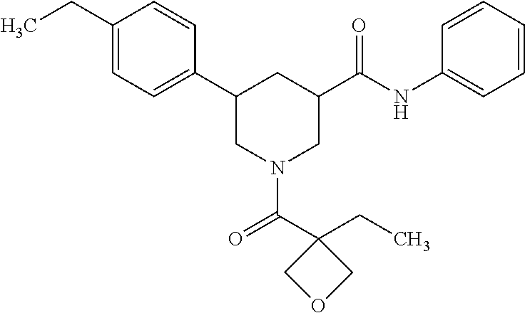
C1(CC)=CC=C(C2CN(C(C3(CC)COC3)=O)CC(C(NC3=CC=CC=C3)=O)C2)C=C1
